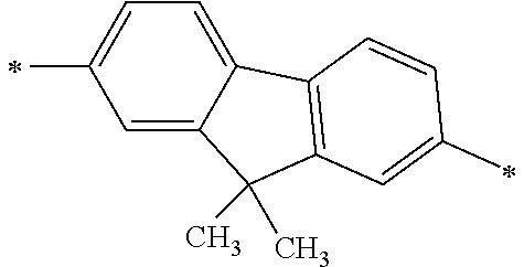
C1(C)=CC=C2C(=C1)C(C)(C)C1=C2C=CC(C)=C1
